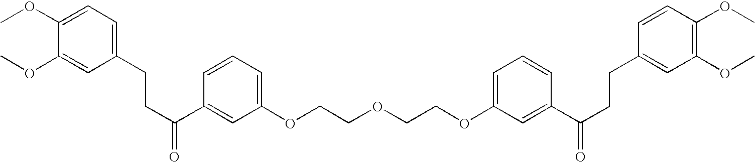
C1(OC)=CC=C(CCC(=O)C2=CC(OCCOCCOC3=CC=CC(C(CCC4=CC(OC)=C(OC)C=C4)=O)=C3)=CC=C2)C=C1OC
